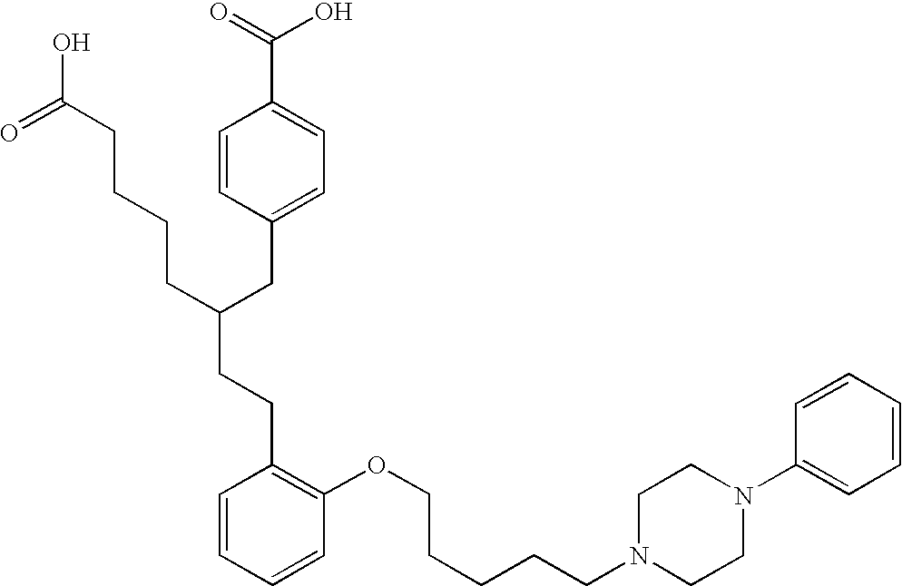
C(C(CC1=CC=C(C(=O)O)C=C1)CCCCC(O)=O)CC1=C(OCCCCCN2CCN(C3=CC=CC=C3)CC2)C=CC=C1
